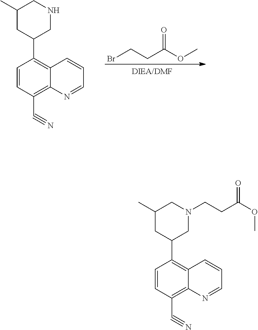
C1=CC(C2CN(CCC(=O)OC)CC(C)C2)=C2C(=C1C#N)N=CC=C2.C1=CC(C2CNCC(C)C2)=C2C(=C1C#N)N=CC=C2.BrCCC(=O)OC
